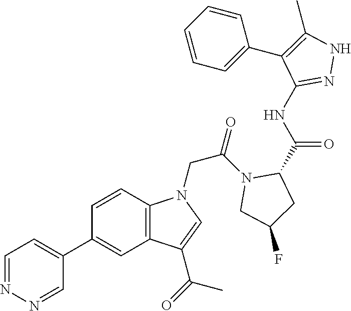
C12=C(C=CC(C3=CC=NN=C3)=C1)N(CC(=O)N1C(C(NC3=NNC(C)=C3C3=CC=CC=C3)=O)CC(F)C1)C=C2C(=O)C
